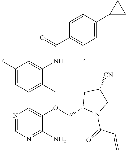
C1(F)=CC(C2=C(OCC3N(C(=O)C=C)CC([CN])C3)C(N)=NC=N2)=C(C)C(NC(=O)C2=C(F)C=C(C3CC3)C=C2)=C1
